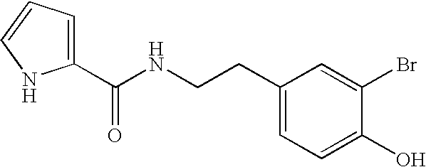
C1(CCNC(C2=CC=CN2)=O)=CC=C(O)C(Br)=C1
